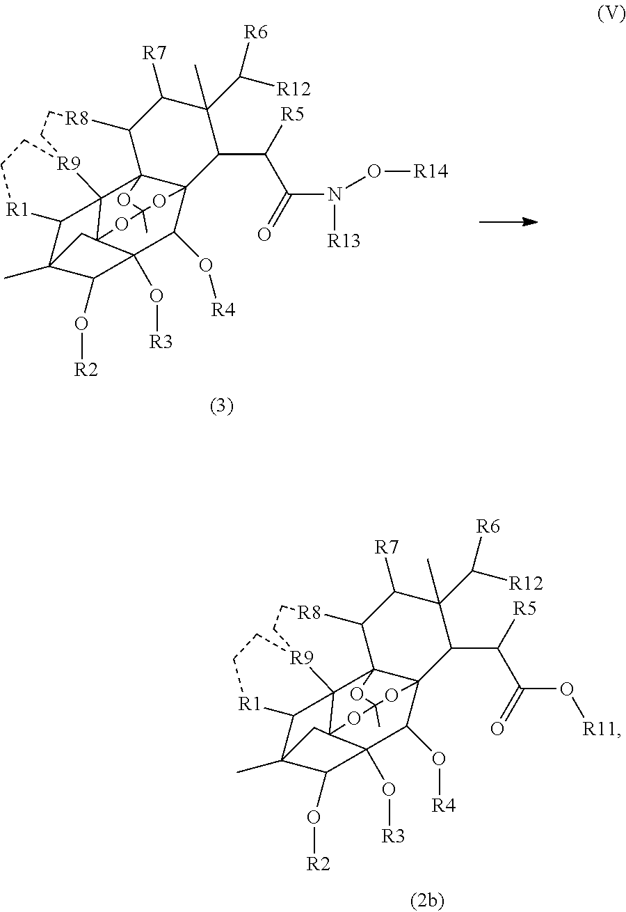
C12C([R7])C(C)(C([R6])[R12])C(C(C(N([R13])O[R14])=O)[R5])C34C(O[R4])C5(O[R3])C(O[R2])C6(C)C7C8([R9](CC[R8]1)CC[R1]7)C23OC(C)(OC85C6)O4.C12C([R7])C(C)(C([R6])[R12])C(C(C(O[R11])=O)[R5])C34C(O[R4])C5(O[R3])C(O[R2])C6(C)C7C8([R9](CC[R8]1)CC[R1]7)C23OC(C)(OC85C6)O4
